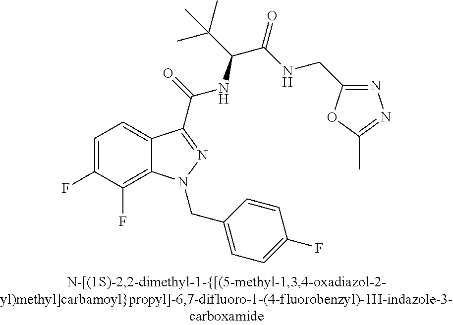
C1=C(F)C(F)=C2C(=C1)C(C(=O)NC(C(C)(C)C)C(=O)NCC1=NN=C(C)O1)=NN2CC1=CC=C(F)C=C1
